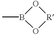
O1B(C)O[R]1
